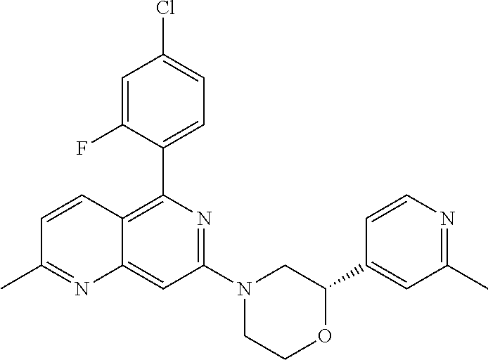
C1(C2=CC(C)=NC=C2)OCCN(C2=NC(C3=CC=C(Cl)C=C3F)=C3C(=C2)N=C(C)C=C3)C1
